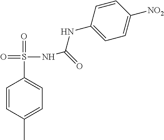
C1=CC(C)=CC=C1S(=O)(=O)NC(=O)NC1=CC=C([NO2])C=C1
